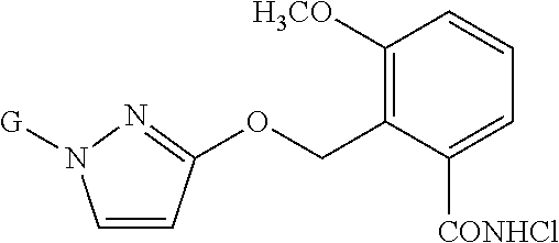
O(CC1=C([H3CO])C=CC=C1[CONHCl])C1=NN([G])C=C1
